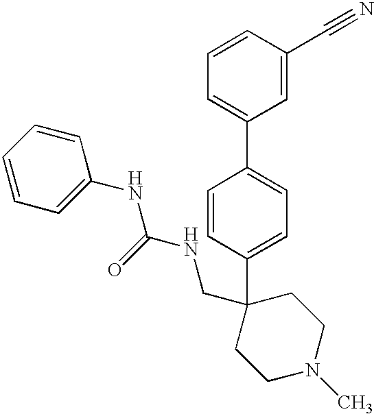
C1=C(C2(CNC(NC3=CC=CC=C3)=O)CCN(C)CC2)C=CC(C2=CC=CC(C#N)=C2)=C1
